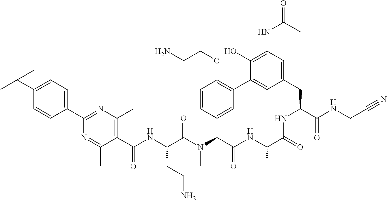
CC(C1=CC=C(C2=NC(C)=C(C(=O)NC(CCN)C(=O)N(C)C3C4=CC(=C(OCCN)C=C4)C4=CC(=CC(NC(=O)C)=C4O)CC(C(=O)NCC#N)NC(=O)C(C)NC3=O)C(C)=N2)C=C1)(C)C
